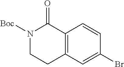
N1([Boc])CCC2=C(C1=O)C=CC(Br)=C2
